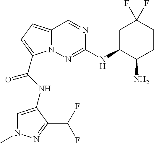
N1=CC2=CC=C(C(NC3=CN(C)N=C3C(F)F)=O)N2N=C1NC1CC(F)(F)CCC1N
